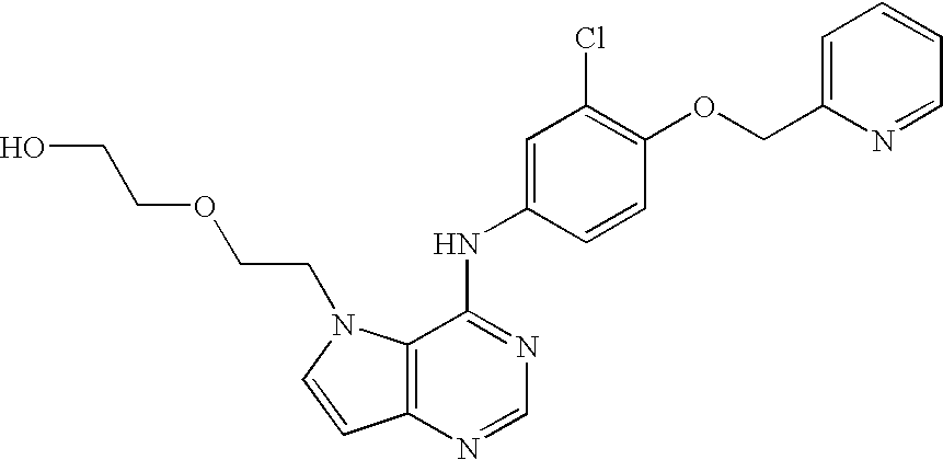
C12=C(N=CN=C1NC1=CC(Cl)=C(OCC3=CC=CC=N3)C=C1)C=CN2CCOCCO
